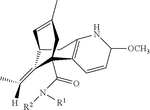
C12C(=C([H])C)C(C(N([R2])[R1])=O)(C3=C(C1)NC([OCH3])C=C3)CC(C)=C2
